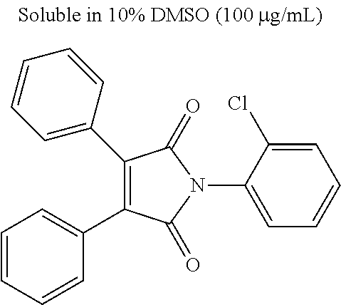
C1(C2=CC=CC=C2)=C(C2=CC=CC=C2)C(=O)N(C2=CC=CC=C2Cl)C1=O
